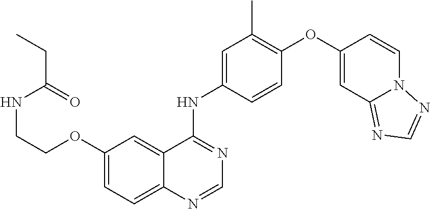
C1(OCCNC(CC)=O)=CC=C2C(=C1)C(NC1=CC(C)=C(OC3=CC4=NC=NN4C=C3)C=C1)=NC=N2
